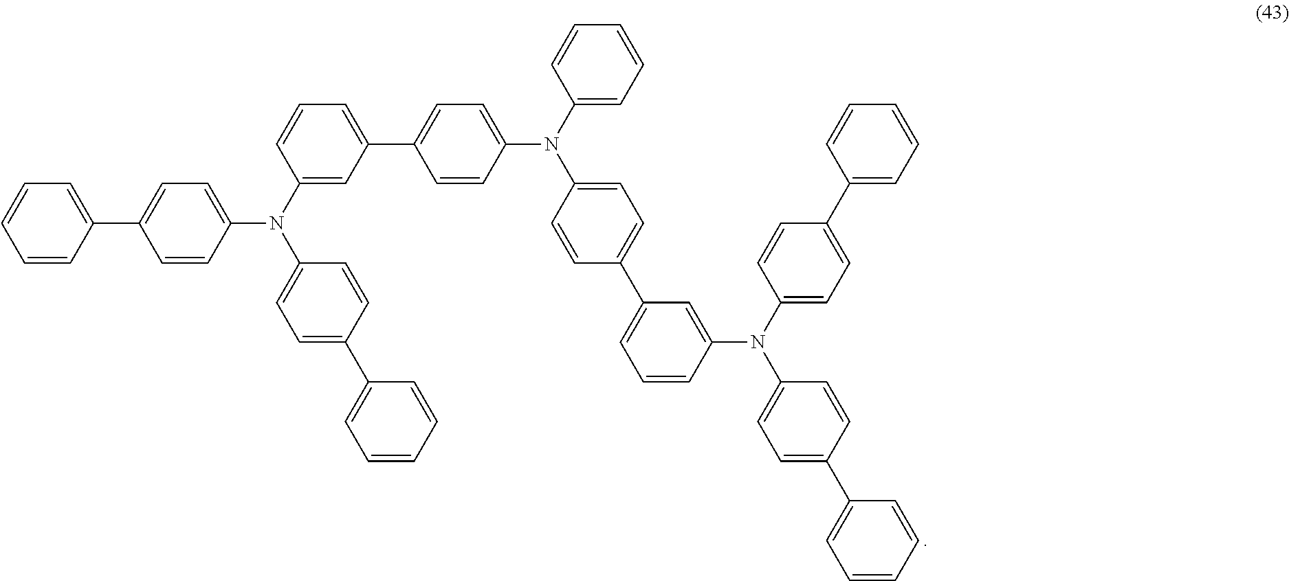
C1=C(C2=CC=C(N(C3=CC=CC=C3)C3=CC=C(C4=CC=CC(N(C5=CC=C(C6=CC=CC=C6)C=C5)C5=CC=C(C6=CC=CC=C6)C=C5)=C4)C=C3)C=C2)C=C(N(C2=CC=C(C3=CC=CC=C3)C=C2)C2=CC=C(C3=CC=CC=C3)C=C2)C=C1
